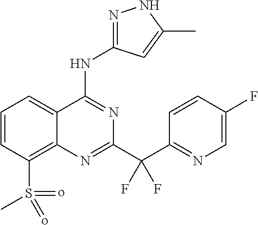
C1=CC(S(=o)(=o)C)=C2C(=C1)C(NC1=NNC(C)=C1)=NC(C(C1=NC=C(F)C=C1)(F)F)=N2
